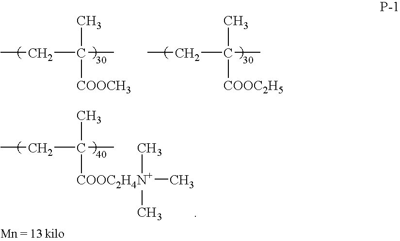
C(C(C)(C)[COOCH3])C.C(C(C)(C)[COOC2H5])C.C(C(C)(C)[COOC2H4N+](C)(C)C)C
